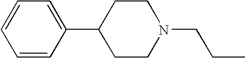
C1=CC(C2CCN(CCC)CC2)=CC=C1
